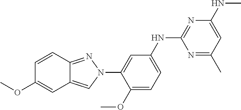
C1(OC)=CC=C(NC2=NC(NC)=CC(C)=N2)C=C1N1N=C2C(=C1)C=C(OC)C=C2
